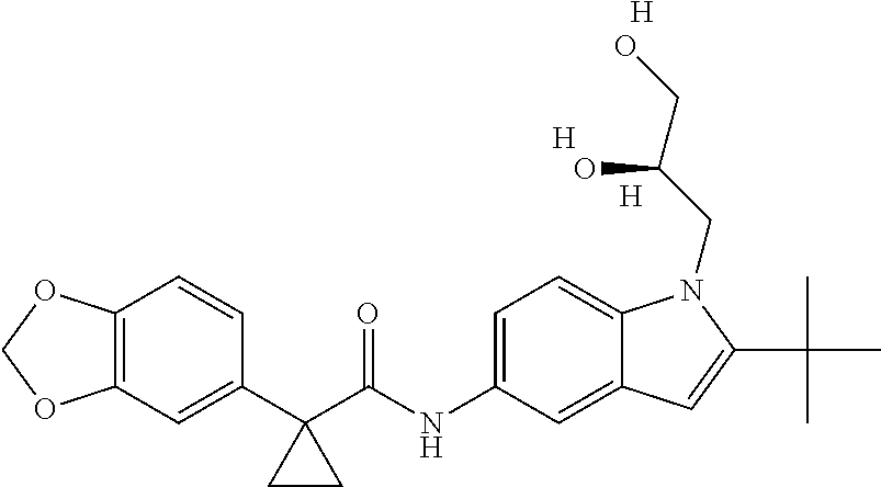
[H].C1(C2(C(NC3=CC=C4C(=C3)C=C(C(C)(C)C)N4CC(CO)O)=O)CC2)=CC2=C(C=C1)OCO2.[H].[H]
